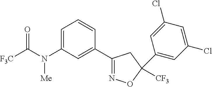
C1=C(N(C([F3C])=O)[Me])C=C(C2=NOC([CF3])(C3=CC(Cl)=CC(Cl)=C3)C2)C=C1
